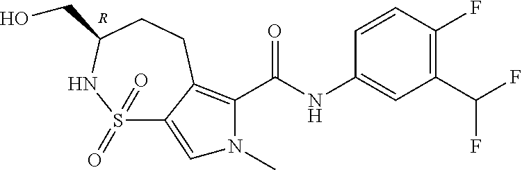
C1(C(F)F)=C(F)C=CC(NC(=O)C2=C3C(=CN2C)S(=O)(=O)NC(CO)CC3)=C1.[R]
